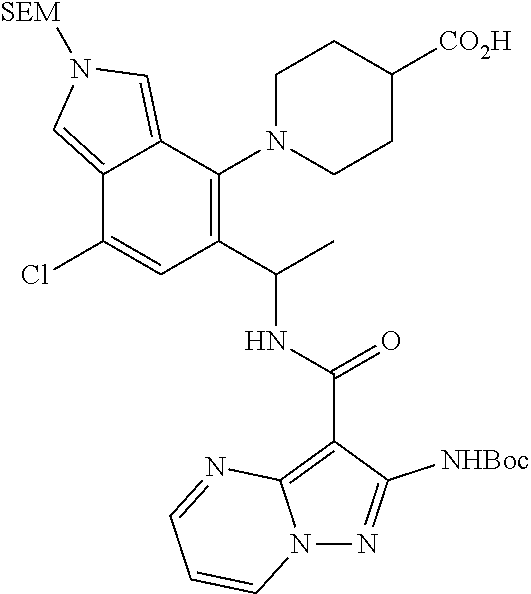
C12=CN([SEM])C=C1C(N1CCC([CO2H])CC1)=C(C(NC(C1=C3N(N=C1[NHBoc])C=CC=N3)=O)C)C=C2Cl
